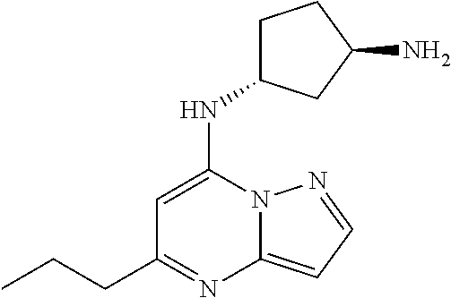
C1C(NC2=CC(CCC)=NC3=CC=NN23)CC(N)C1
